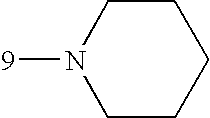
C1CCCCN1[9]
